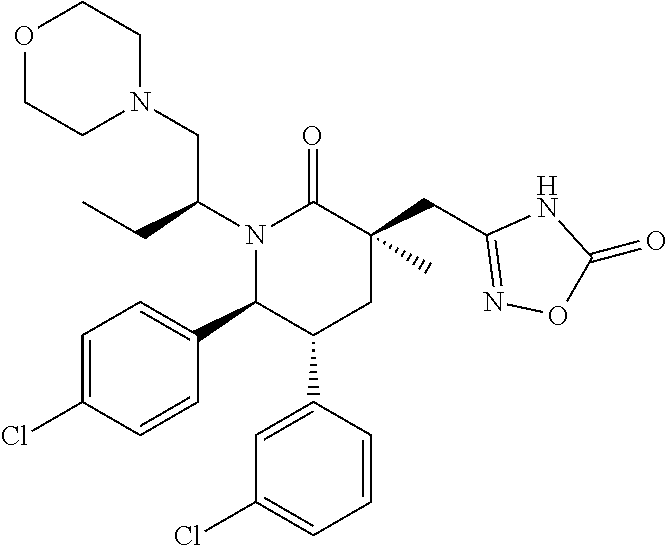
N1(C(CC)CN2CCOCC2)C(C2=CC=C(Cl)C=C2)C(C2=CC(Cl)=CC=C2)CC(CC2=NOC(=O)N2)(C)C1=O
